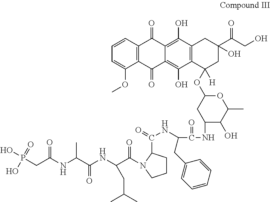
C(NC1C(O)C(C)OC(OC2([H])CC(C(CO)=O)(O)CC3=C2C(O)=C2C(=C3O)C(=O)C3=C(C2=O)C(OC)=CC=C3)C1)(C(NC(=O)C1CCCN1C(C(CC(C)C)NC(C(NC(CP(O)(=O)O)=O)C)=O)=O)CC1=CC=CC=C1)=O
